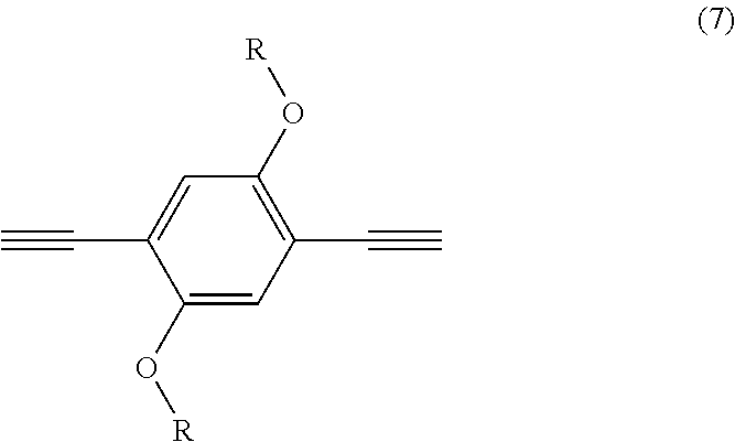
C#CC1=CC(O[R])=C(C#C)C=C1O[R]
